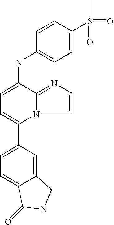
C1(C2=CC=C3C(=C2)CNC3=O)=CC=C(NC2=CC=C(S(=O)(C)=O)C=C2)C2=NC=CN12
